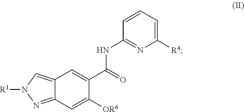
C12=CN([R1])N=C1C=C([OR6])C(C(=O)NC1=NC([R4])=CC=C1)=C2
